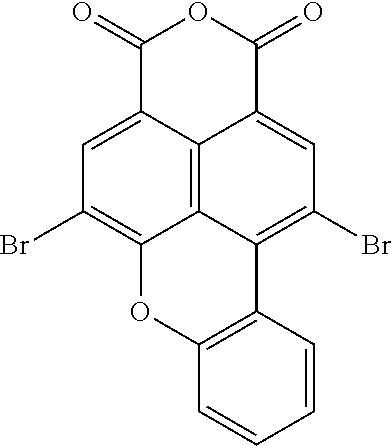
C12=C3C4=CC(Br)=C1OC1=C(C2=C(Br)C=C3C(=O)OC4=O)C=CC=C1
